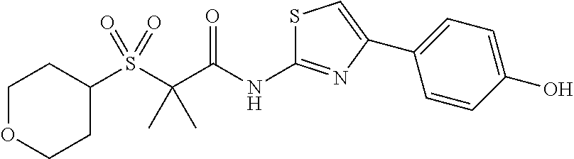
S1C(NC(C(S(C2CCOCC2)(=O)=O)(C)C)=O)=NC(C2=CC=C(O)C=C2)=C1
